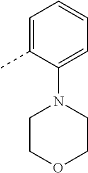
C1=C(C)C(N2CCOCC2)=CC=C1
